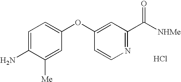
C1(OC2=CC=C(N)C([Me])=C2)=CC(C([NHMe])=O)=NC=C1.Cl
